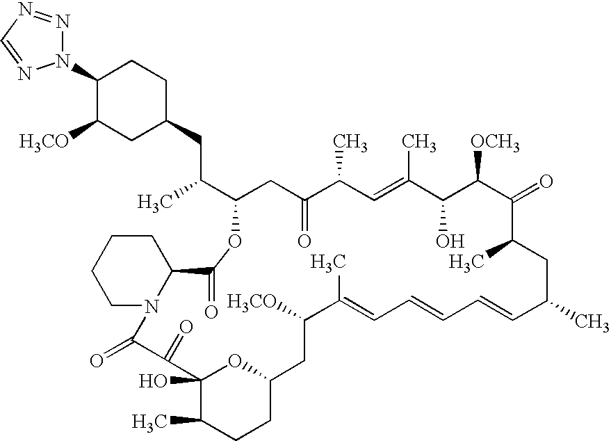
C1(N2N=CN=N2)C([H3CO])CC(CC(C)C2CC(=O)C(C)C=C(C)C(O)C([OCH3])C(=O)C(C)CC(C)C=CC=CC=C(C)C([H3CO])CC3OC(O)(C(C)CC3)C(=O)C(=O)N3C(CCCC3)C(=O)O2)CC1
